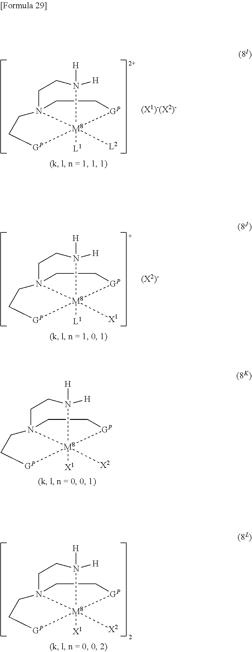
[H]N1([H])CCN23CC[GP][M8]12([L2])([L1])[GP]CC3.[H]N1([H])CCN23CC[GP][M8]12([X1])([L1])[GP]CC3.[H]N1([H])CCN23CC[GP][M8]12([X2])([X1])[GP]CC3.[H]N1([H])CCN23CC[GP][M8]12([X2])([X1])[GP]CC3
